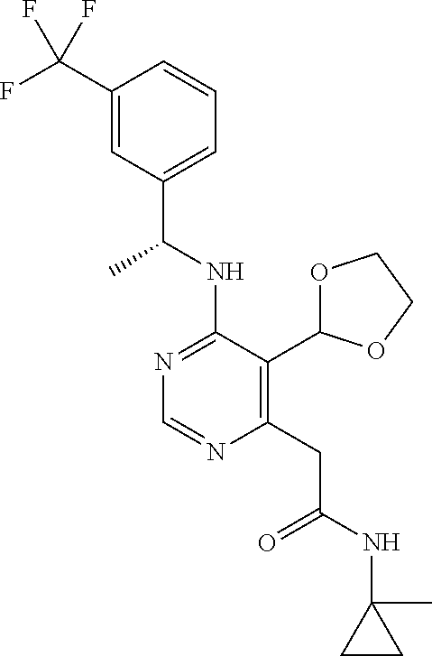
N1=C(NC(C)C2=CC=CC(C(F)(F)F)=C2)C(C2OCCO2)=C(CC(=O)NC2(C)CC2)N=C1
